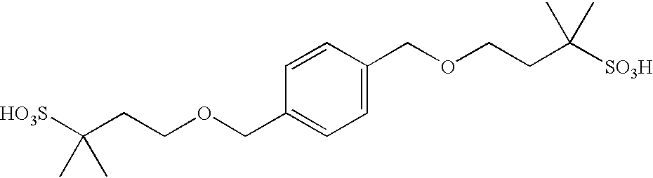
[HO3S]C(CCOCC1=CC=C(COCCC([SO3H])(C)C)C=C1)(C)C
